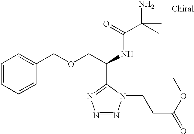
C1=CC=CC(COCC(NC(C(C)(N)C)=O)C2=NN=NN2CCC(=O)OC)=C1
